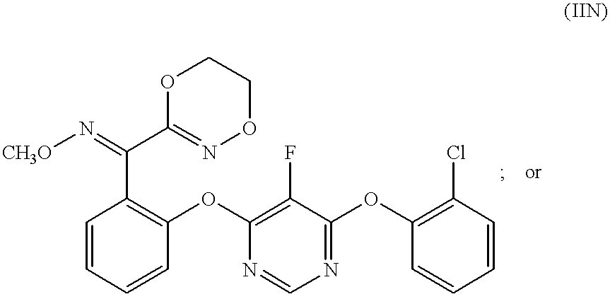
[CH3O]N=C(C1=C(OC2=C(F)C(OC3=C(Cl)C=CC=C3)=NC=N2)C=CC=C1)C1=NOCCO1
